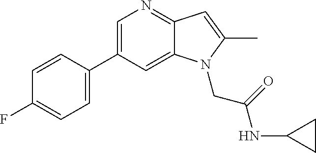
C1=C(C2=CC=C(F)C=C2)C=C2C(=N1)C=C(C)N2CC(=O)NC1CC1
